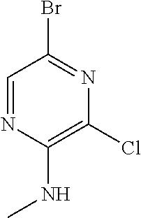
C1=NC(NC)=C(Cl)N=C1Br
